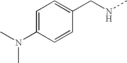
C1=C(N(C)C)C=CC(CNC)=C1
